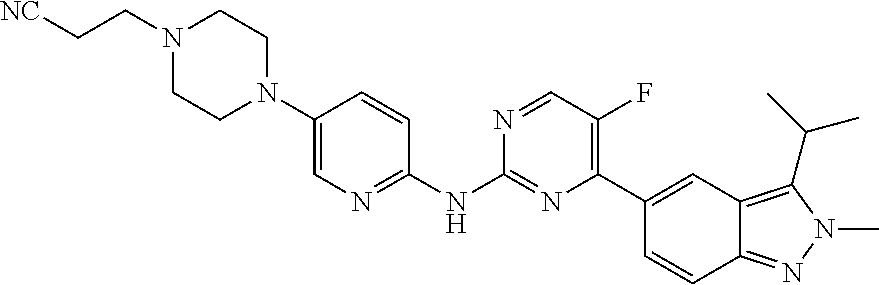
C1(N2CCN(CC[NC])CC2)=CN=C(NC2=NC(C3=CC4=C(C(C)C)N(C)N=C4C=C3)=C(F)C=N2)C=C1
